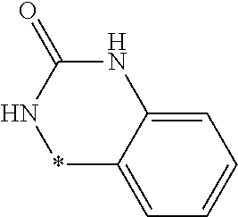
*1C2=CC=CC=C2NC(=O)N1
